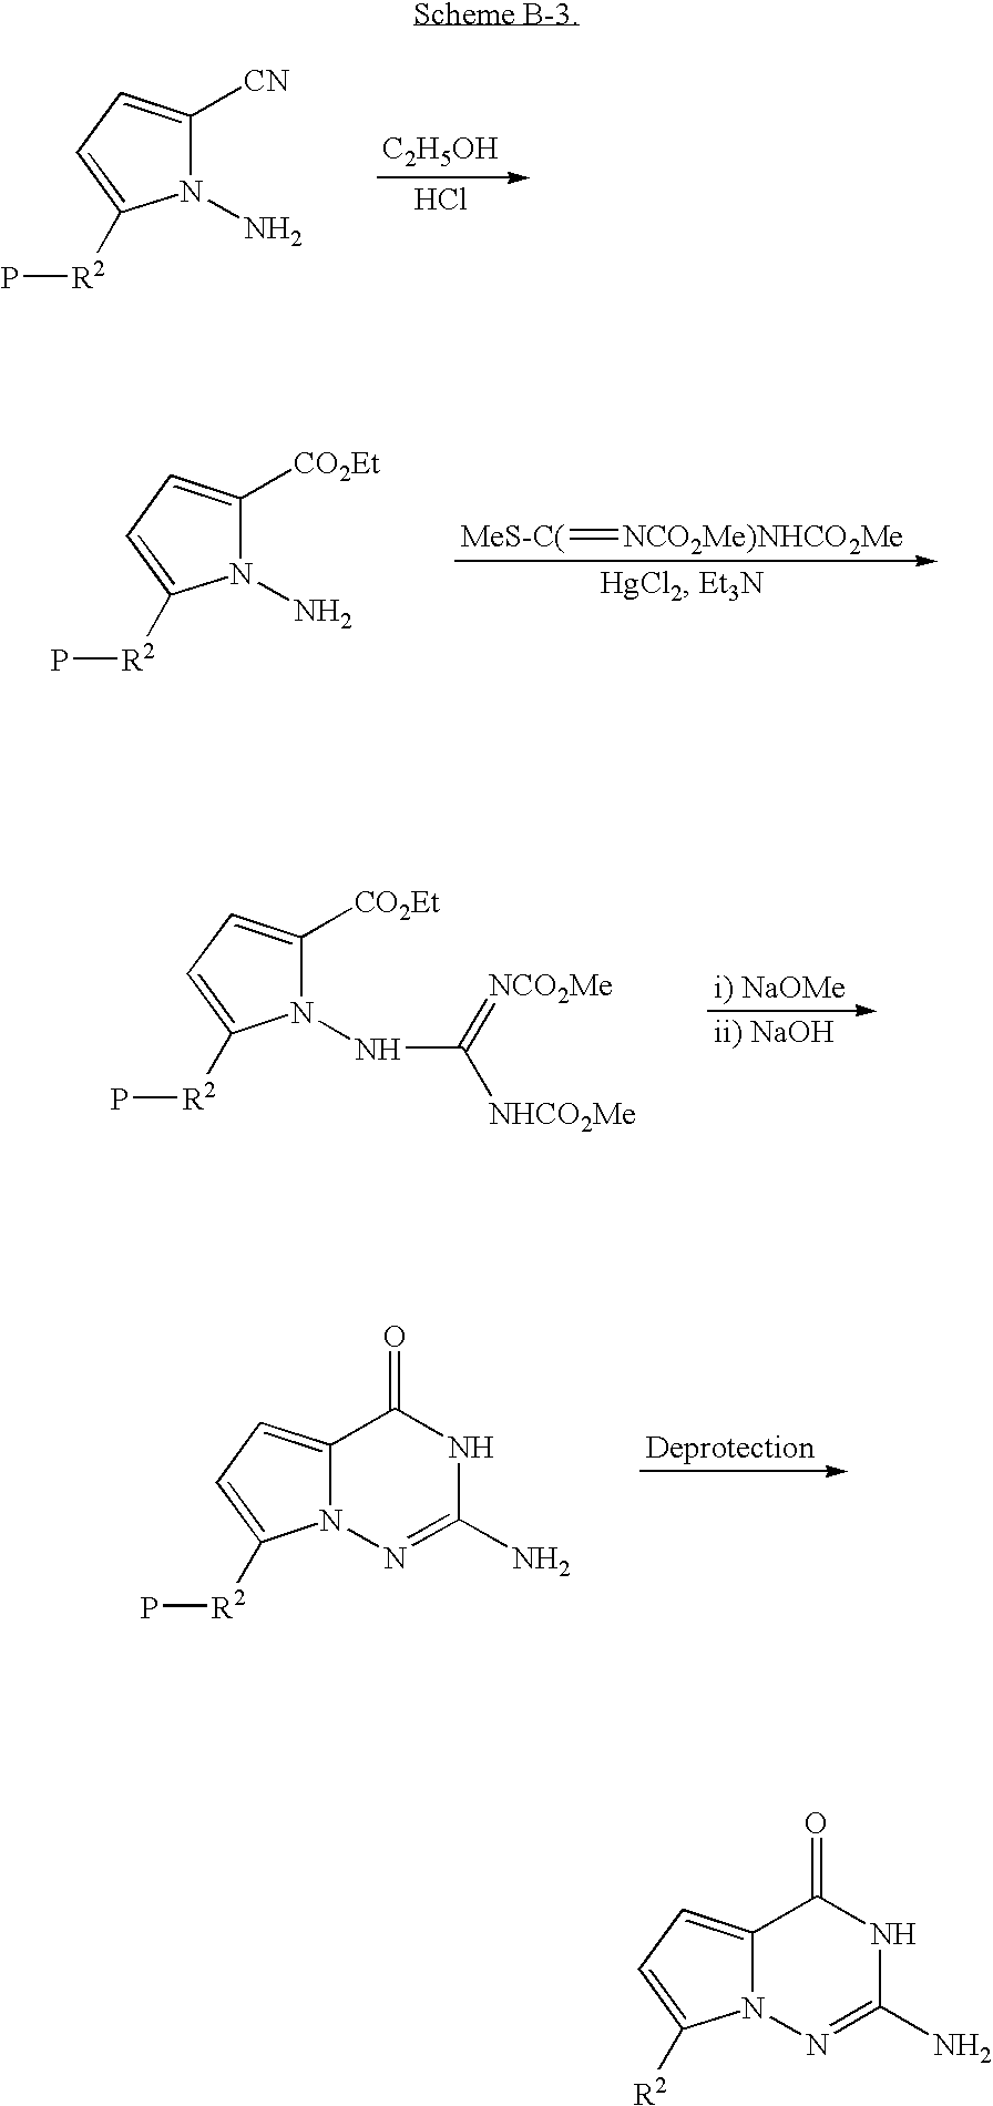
[C2H5OH].Cl.N1(N)C([CN])=CC=C1[R2]P.[MeS-C(]=[NCO2Me)NHCO2Me].N1(N)C([CO2Et])=CC=C1[R2]P.N1(NC(=[NCO2Me])[NHCO2Me])C([CO2Et])=CC=C1[R2]P.N12C(=CC=C1[R2]P)C(=O)NC(N)=N2.N12C(=CC=C1[R2])C(=O)NC(N)=N2
